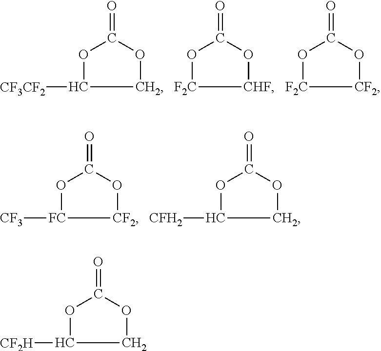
C1OC(=O)OC1[CF3CF2].[CHF]1OC(=O)O[F2C]1.[CF2]1OC(=O)O[F2C]1.[CF2]1OC(=O)O[FC]1[CF3].C1OC(=O)OC1[CFH2].C1OC(=O)OC1[CF2H]
